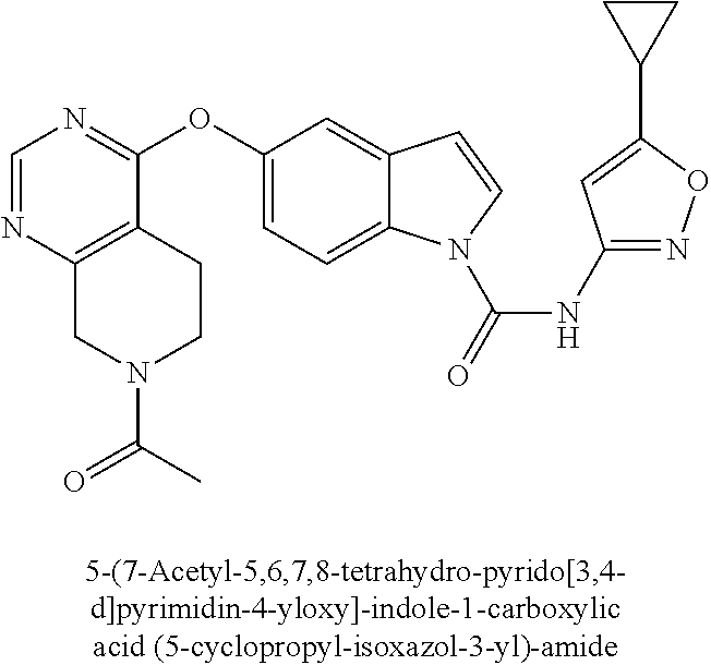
C1(OC2=CC=C3C(=C2)C=CN3C(=O)NC2=NOC(C3CC3)=C2)=NC=NC2=C1CCN(C(C)=O)C2
